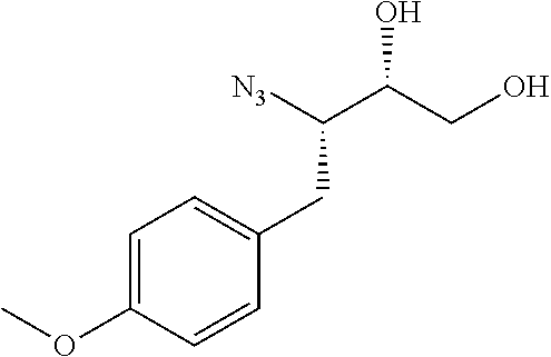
OCC(C([N3])CC1=CC=C(OC)C=C1)O
